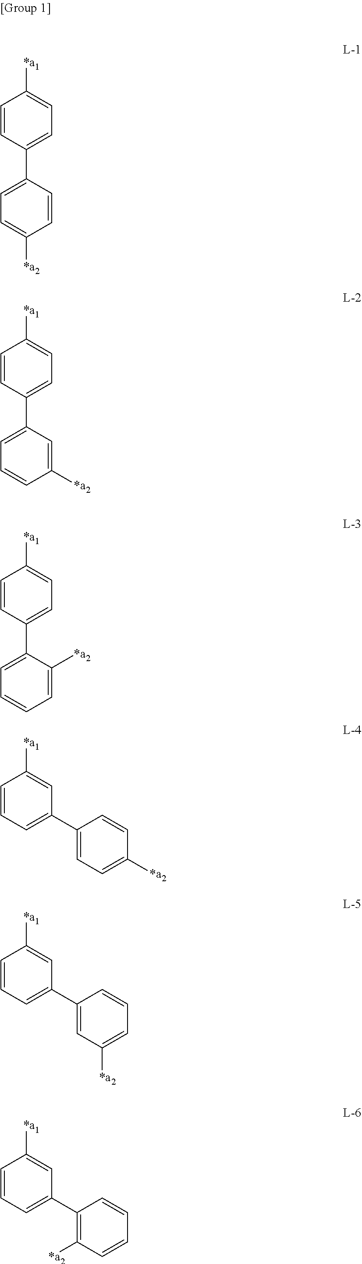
C1=CC(C2=CC=C([*a2])C=C2)=CC=C1[*a1].C1=CC(C2=CC=CC([*a2])=C2)=CC=C1[*a1].C1=CC(C2=CC=CC=C2[*a2])=CC=C1[*a1].C1=CC=C(C2=CC=C([*a2])C=C2)C=C1[*a1].C1=CC=C(C2=CC([*a2])=CC=C2)C=C1[*a1].C1=CC=C(C2=C([*a2])C=CC=C2)C=C1[*a1]
